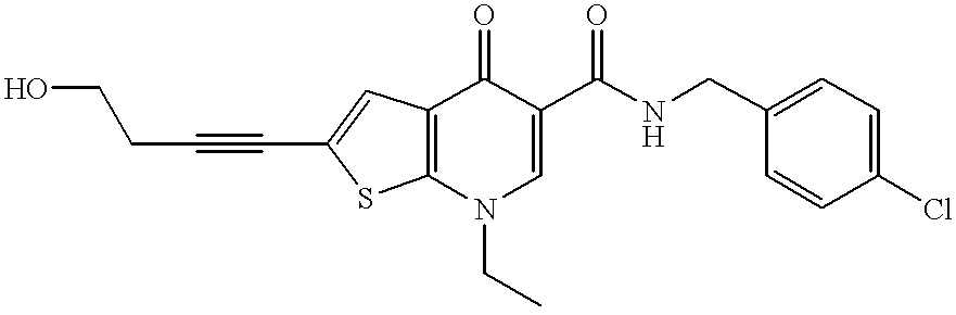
C12=C(N(CC)C=C(C(NCC3=CC=C(Cl)C=C3)=O)C1=O)SC(C#CCCO)=C2
